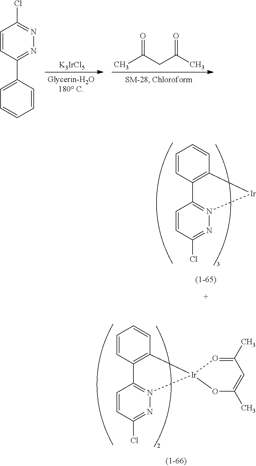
[K3IrCl5].CC(CC(C)=O)=O.C1=CC(C2=CC=CC=C2)=NN=C1Cl.C1=CC2=N(N=C1Cl)[Ir]C1=C2C=CC=C1.C1=CC2=N(N=C1Cl)[Ir]1(C3=C2C=CC=C3)O=C(C)C=C(C)O1
